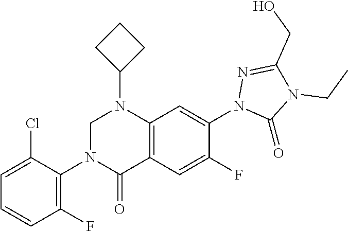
CCN1C(=O)N(C2=CC3=C(C(=O)N(C4=C(F)C=CC=C4Cl)CN3C3CCC3)C=C2F)N=C1CO
